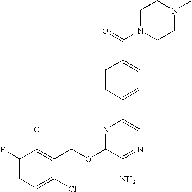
C1=C(F)C(Cl)=C(C(OC2=NC(C3=CC=C(C(N4CCN(C)CC4)=O)C=C3)=CN=C2N)C)C(Cl)=C1
